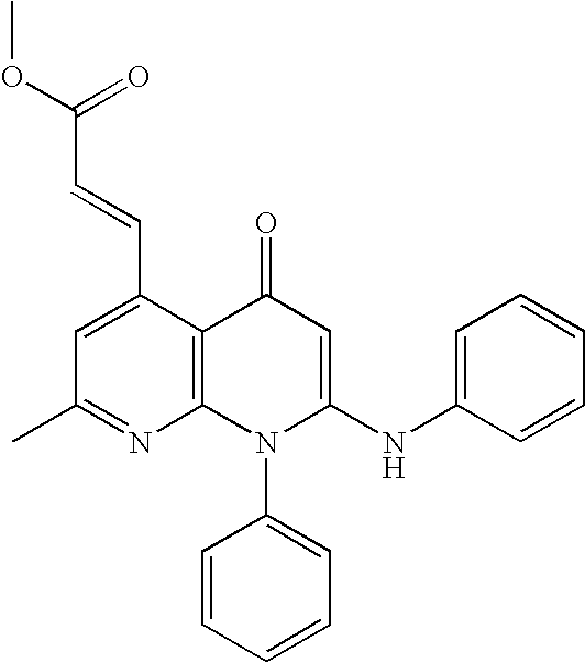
C1(C)=NC2=C(C(C=CC(OC)=O)=C1)C(=O)C=C(NC1=CC=CC=C1)N2C1=CC=CC=C1
